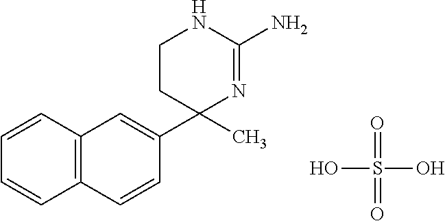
C1CC(C2=CC3=C(C=C2)C=CC=C3)(C)N=C(N)N1.O=S(O)(O)=O
